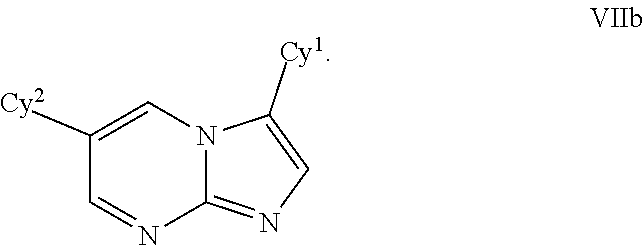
C1([Cy2])=CN2C(=NC=C2[Cy1])N=C1
